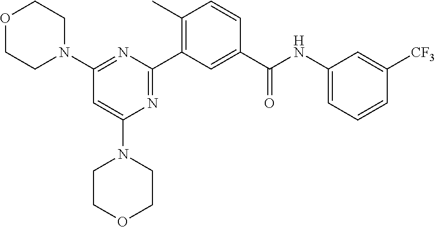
N1=C(C2=C(C)C=CC(C(NC3=CC=CC([CF3])=C3)=O)=C2)N=C(N2CCOCC2)C=C1N1CCOCC1
